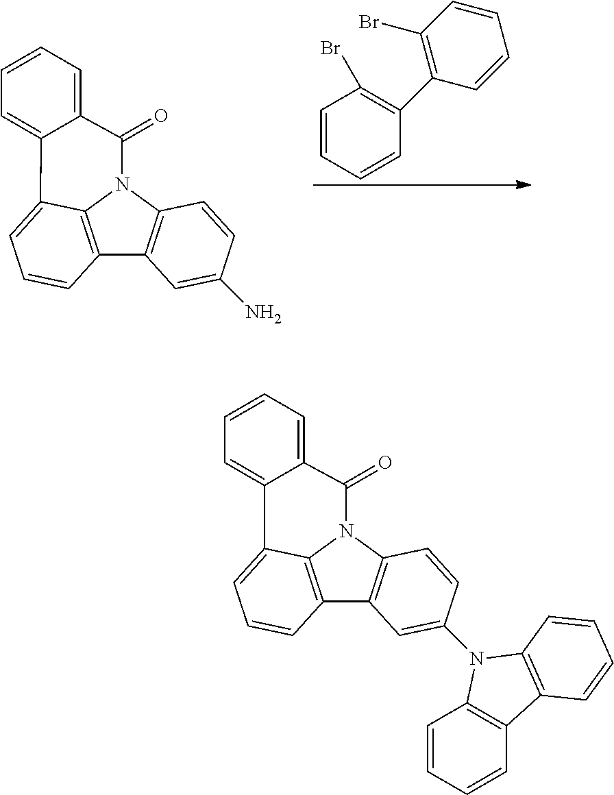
C1=CC=CC(C2=C(Br)C=CC=C2)=C1Br.C12=C3N(C4=C1C=C(N)C=C4)C(=O)C1=CC=CC=C1C3=CC=C2.C12=C3N(C4=C1C=C(N1C5=C(C=CC=C5)C5=C1C=CC=C5)C=C4)C(=O)C1=CC=CC=C1C3=CC=C2
